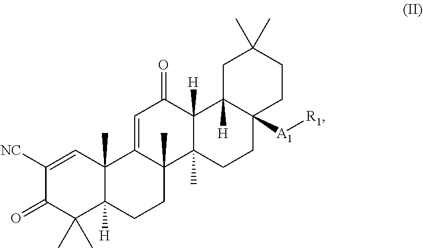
C1(=O)C(C)(C)C2([H])C(C)(C=C1[NC])C1=CC(=O)C3([H])C4([H])CC(C)(C)CCC4([A1][R1])CCC3(C)C1(C)CC2
